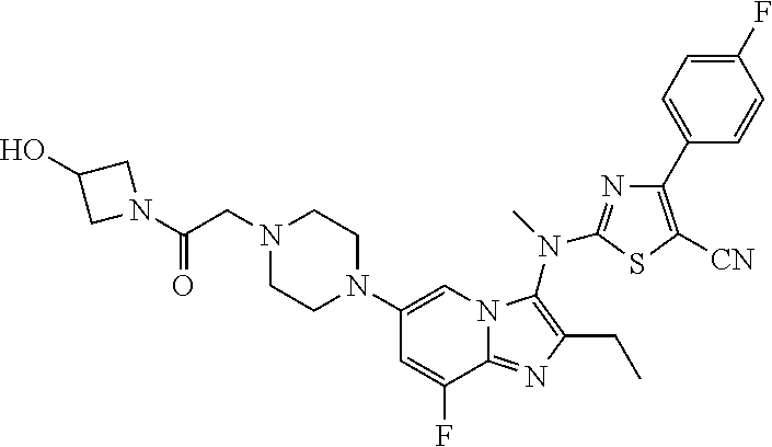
C1(N2CCN(CC(N3CC(O)C3)=O)CC2)=CN2C(=NC(CC)=C2N(C)C2=NC(C3=CC=C(F)C=C3)=C([CN])S2)C(F)=C1
